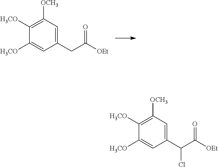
C1(CC([OEt])=O)=CC([OCH3])=C([H3CO])C([H3CO])=C1.C1(C(C([OEt])=O)Cl)=CC([OCH3])=C([H3CO])C([H3CO])=C1
